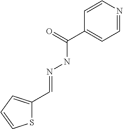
C1=NC=CC(C(=O)NN=CC2=CC=CS2)=C1
